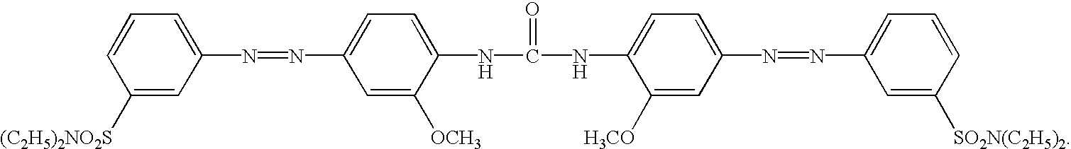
C1(N=NC2=CC=C(NC(NC3=CC=C(N=NC4=CC=CC([SO2N(C2H5)2])=C4)C=C3[H3CO])=O)C([OCH3])=C2)=CC=CC([(C2H5)2NO2S])=C1
